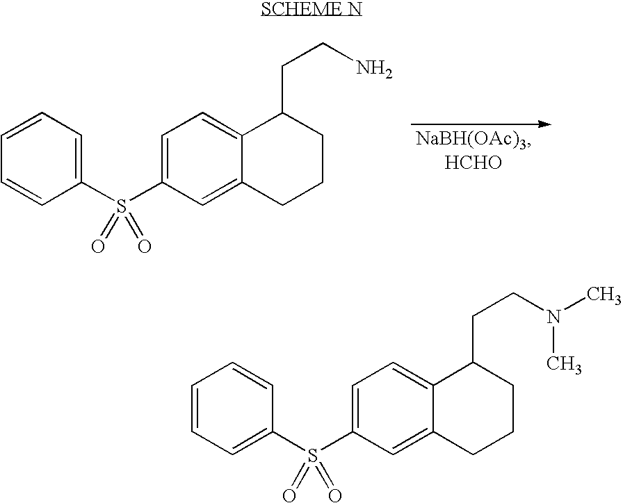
C1=CC=C(S(C2=CC=C3C(=C2)CCCC3CCN)(=O)=O)C=C1.C1=CC=C(S(C2=CC=C3C(=C2)CCCC3CCN(C)C)(=O)=O)C=C1
